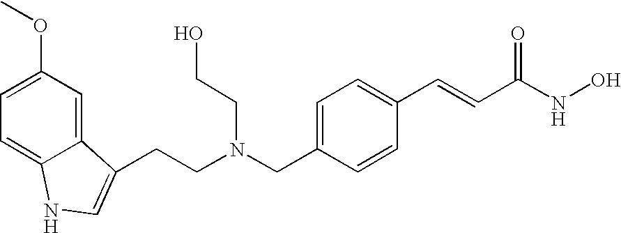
C12=CC(OC)=CC=C1NC=C2CCN(CC1=CC=C(C=CC(NO)=O)C=C1)CCO
